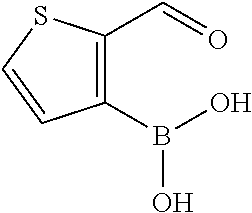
C1(C=O)=C(B(O)O)C=CS1
